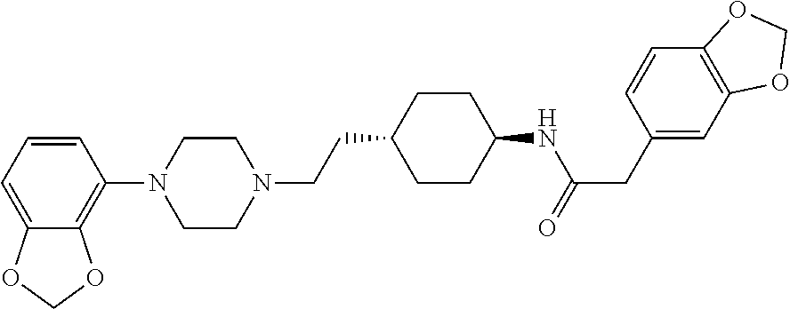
C1=CC=C2C(=C1N1CCN(CCC3CCC(NC(=O)CC4=CC5=C(C=C4)OCO5)CC3)CC1)OCO2
